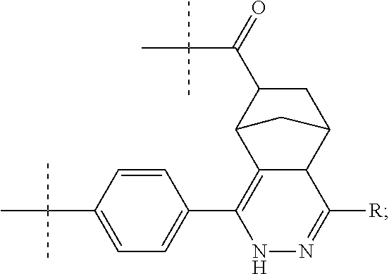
C1(C2=CC=C(C(C)(C)C)C=C2)=C2C(C([R])=NN1)C1CC(C(=O)C(C)(C)C)C2C1
